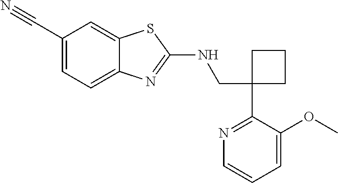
C1(CNC2=NC3=CC=C(C#N)C=C3S2)(C2=NC=CC=C2OC)CCC1
